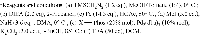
[X][Phos]
